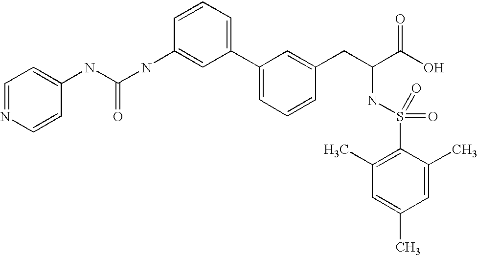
C1(NC(NC2=CC(C3=CC=CC(CC(C(O)=O)NS(=O)(=O)C4=C(C)C=C(C)C=C4C)=C3)=CC=C2)=O)=CC=NC=C1
